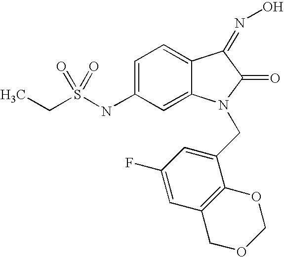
C(S(NC1=CC=C2C(=C1)N(CC1=CC(F)=CC3=C1OCOC3)C(=O)C2=NO)(=O)=O)C
